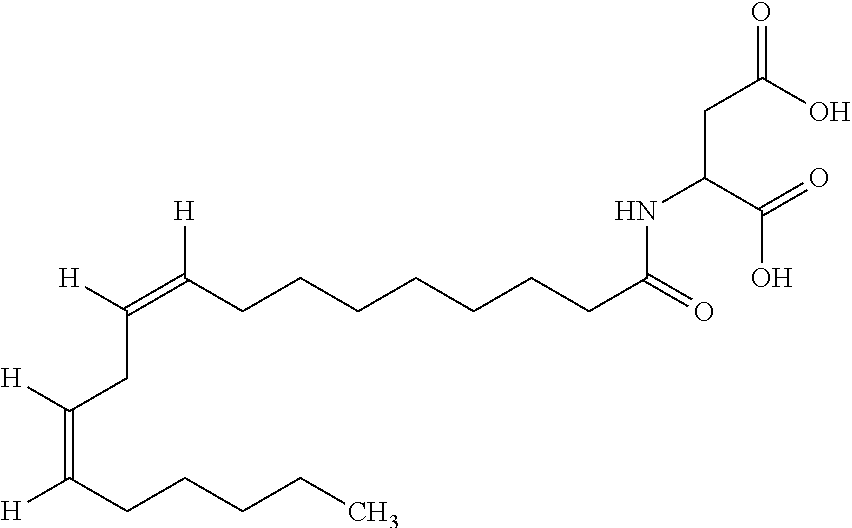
C(C(O)=O)C(C(O)=O)NC(CCCCCCCC(=C([H])CC(=C([H])CCCCC)[H])[H])=O
